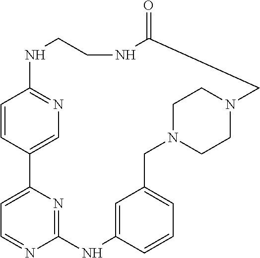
C1=CC2=CN=C1NCCNC(=O)CN1CCN(CC3=CC=CC(=C3)NC3=NC2=CC=N3)CC1
